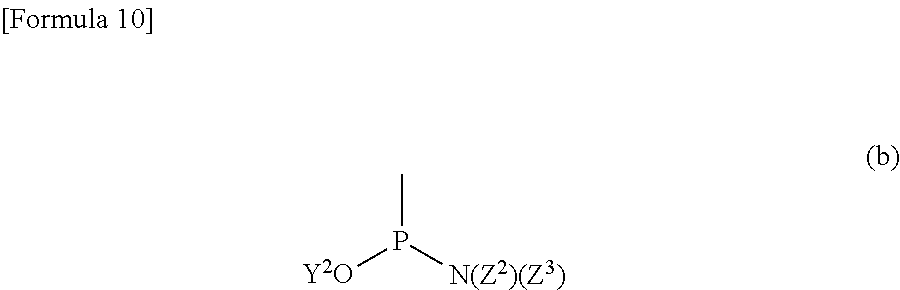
P([N(Z2)(Z3)])([Y2O])C
